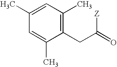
C1(C)=CC(C)=C(CC(=O)[Z])C(C)=C1
